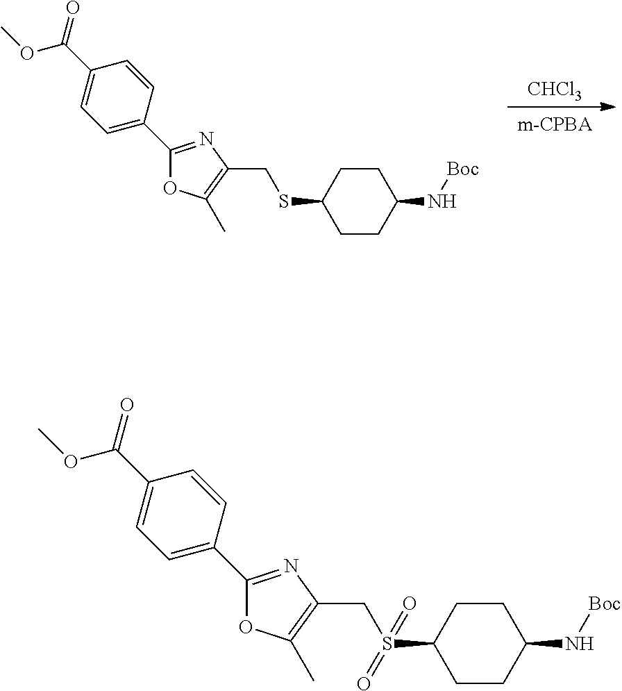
C1CC(SCC2=C(C)OC(C3=CC=C(C(OC)=O)C=C3)=N2)CCC1N[Boc].[CHCl3].C1CC(S(CC2=C(C)OC(C3=CC=C(C(OC)=O)C=C3)=N2)(=O)=O)CCC1N[Boc]
